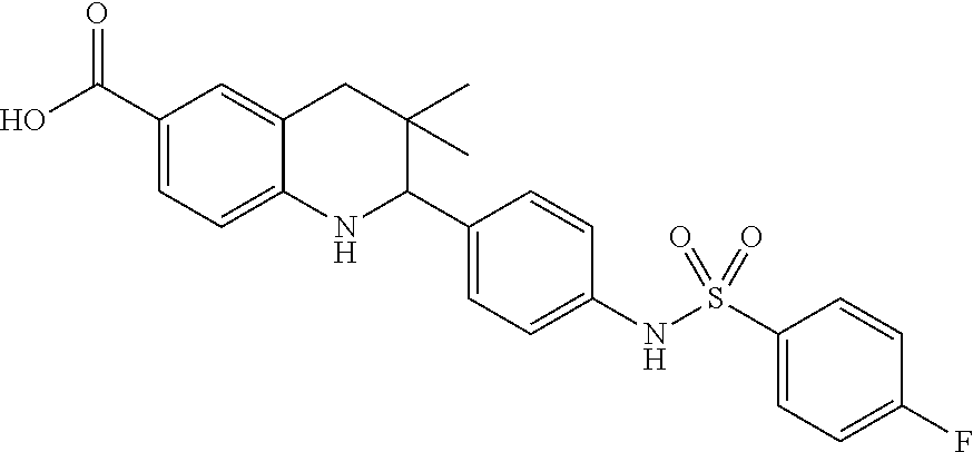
OC(C1=CC=C2C(=C1)CC(C)(C)C(C1=CC=C(NS(C3=CC=C(F)C=C3)(=O)=O)C=C1)N2)=O
